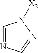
C1=NC=NN1[X2]
